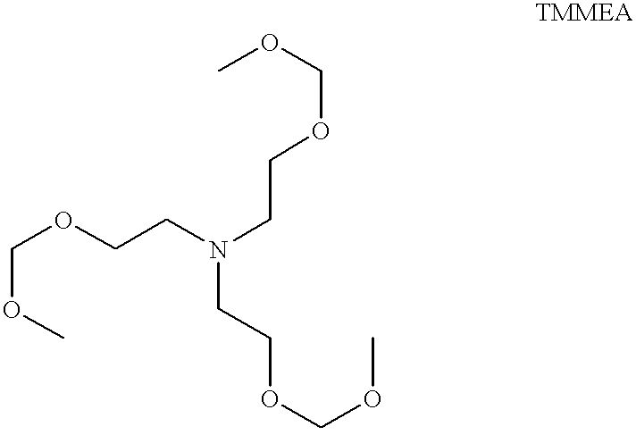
C(OC)OCCN(CCOCOC)CCOCOC
